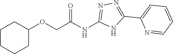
C1CCCC(OCC(NC2=NN=C(C3=CC=CC=N3)N2)=O)C1
